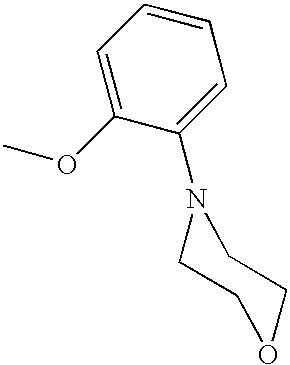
C1=C(OC)C(N2CCOCC2)=CC=C1
